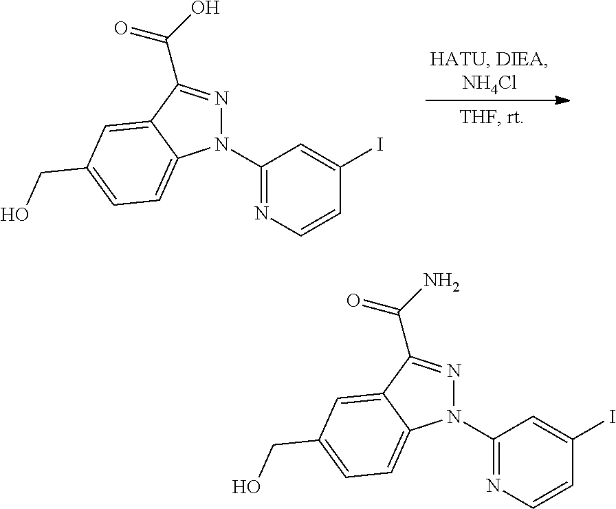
C1(N2N=C(C(=O)N)C3=CC(CO)=CC=C23)=NC=CC(I)=C1.C1(N2N=C(C(=O)O)C3=CC(CO)=CC=C23)=NC=CC(I)=C1
